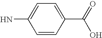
C1=CC(C(=O)O)=CC=C1N
